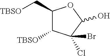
C1(C[TBSO])C([TBSO])C(Cl)(Br)C(O)O1
